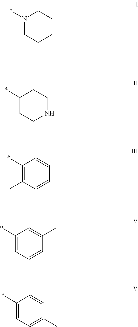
N1(*)CCCCC1.C1(*)=C(C)C=CC=C1.C1(*)CCNCC1.C1(*)=CC=CC(C)=C1.C1(*)=CC=C(C)C=C1
